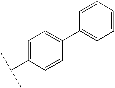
C1=C(C(C)C)C=CC(C2=CC=CC=C2)=C1
